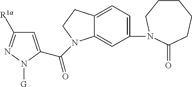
C1=C(C(=O)N2C3=CC(N4CCCCCC4=O)=CC=C3CC2)N([G])N=C1[R1a]
